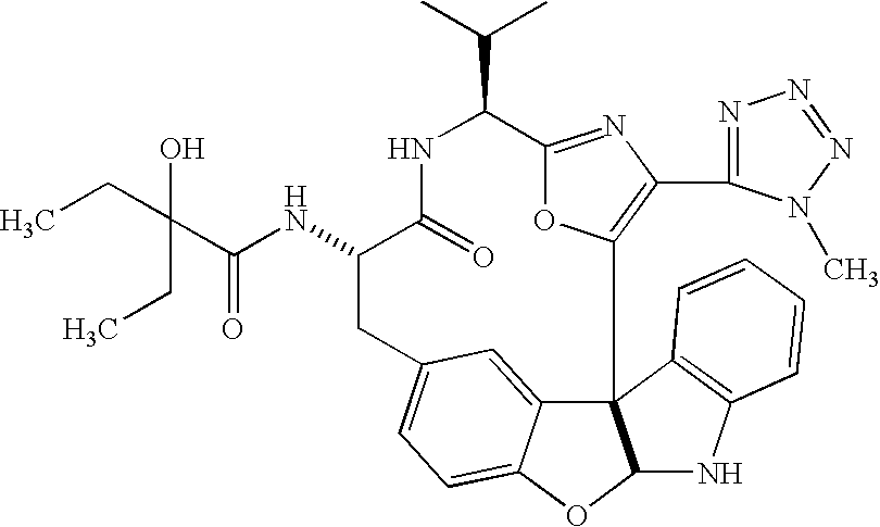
C123C4=CC(=CC=C4OC1NC1=C2C=CC=C1)CC(NC(=O)C(CC)(CC)O)C(=O)NC(C(C)C)C1=NC(C2=NN=NN2C)=C3O1
